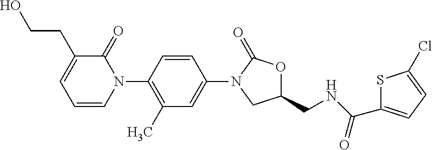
OCCC1=CC=CN(C2=C(C)C=C(N3CC(CNC(C4=CC=C(Cl)S4)=O)OC3=O)C=C2)C1=O
